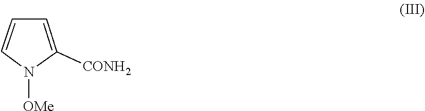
N1([OMe])C([CONH2])=CC=C1
